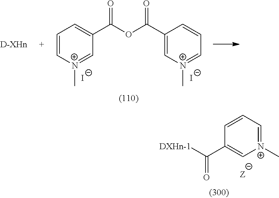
C1=CC=[N+](C)C=C1C([DXHn-1])=O.C1=C[N+](C)=CC(C(=O)OC(=O)C2=C[N+](C)=CC=C2)=C1.[I-].[I-]
